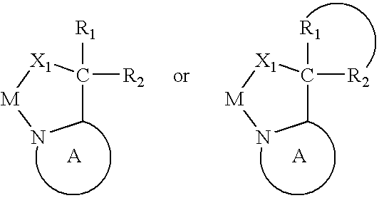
C1C([R1])([R2])[X1][M]N1.C1C([R1])([R2])[X1][M]N1
